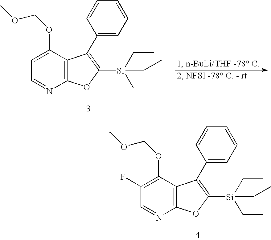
C1(F)=C(OCOC)C2=C(N=C1)OC([Si](CC)(CC)CC)=C2C1=CC=CC=C1.C1=C(OCOC)C2=C(N=C1)OC([Si](CC)(CC)CC)=C2C1=CC=CC=C1
